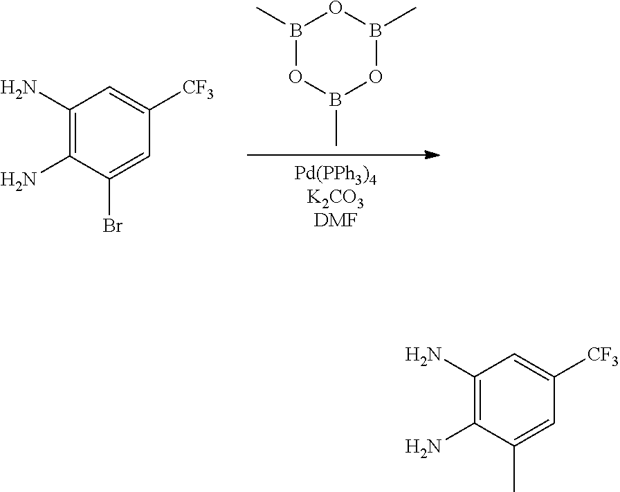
[Pd(PPh3)4K2CO3DMF].B1(C)OB(C)OB(C)O1.C1(N)=C(N)C(Br)=CC([CF3])=C1.C1(N)=C(N)C(C)=CC([CF3])=C1
